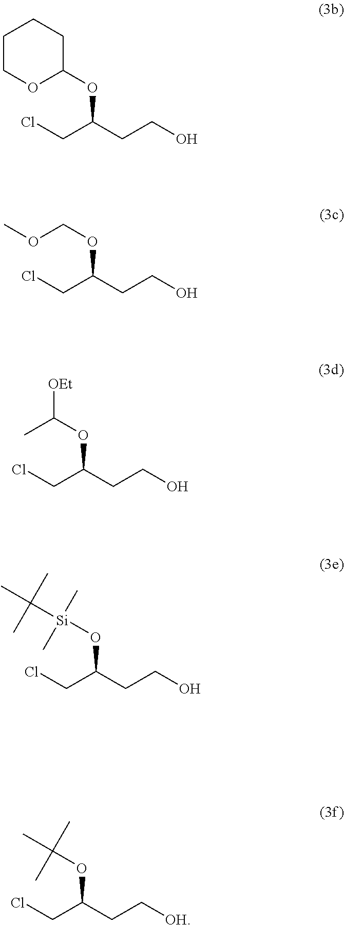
C1COC(OC(CCO)CCl)CC1.C(OC(CCO)CCl)OC.C(OC(CCO)CCl)(C)[OEt].[Si](OC(CCO)CCl)(C)(C)C(C)(C)C.O(C(CC[OH])CCl)C(C)(C)C
